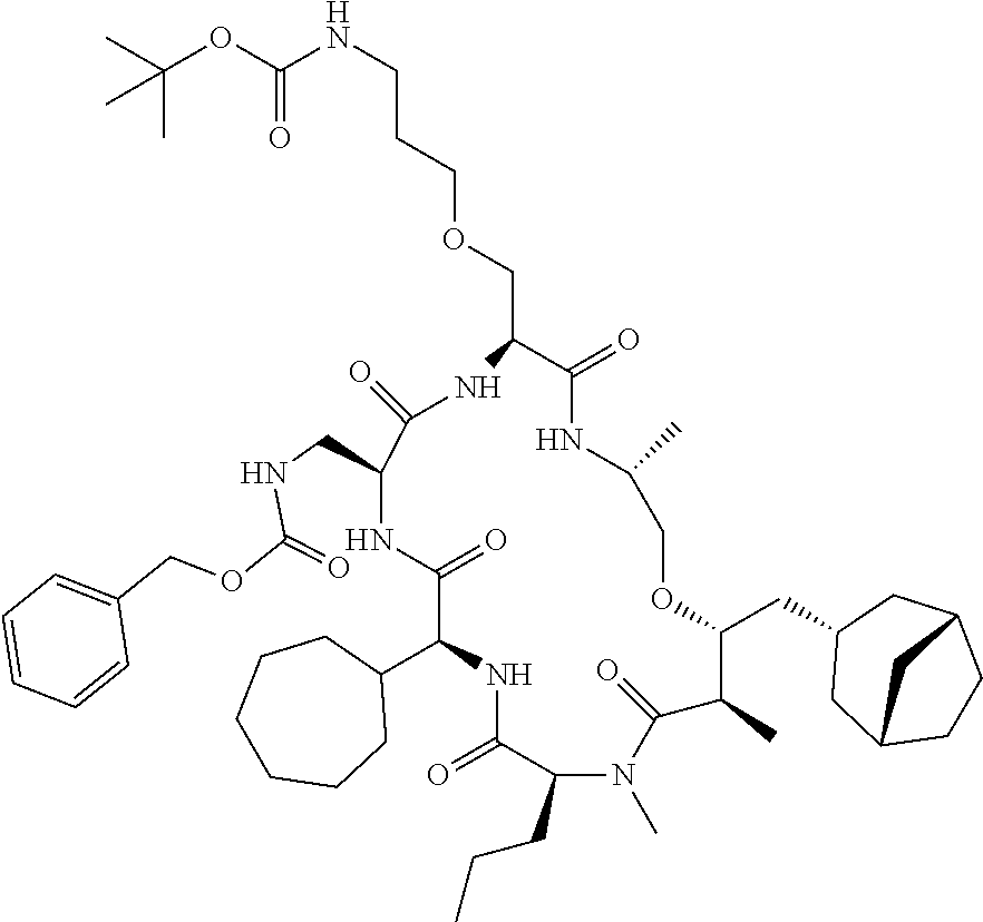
C(OCC1C(=O)NC(C)COC(CC2CC3CCC(C2)C3)C(C)C(=O)N(C)C(CCC)C(=O)NC(C2CCCCCC2)C(=O)NC(CNC(OCC2=CC=CC=C2)=O)C(=O)N1)CCNC(=O)OC(C)(C)C
